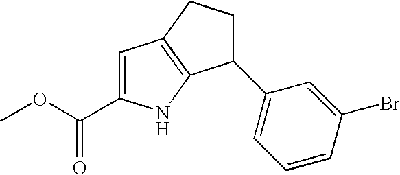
C1=C(C(OC)=O)NC2=C1CCC2C1=CC=CC(Br)=C1
